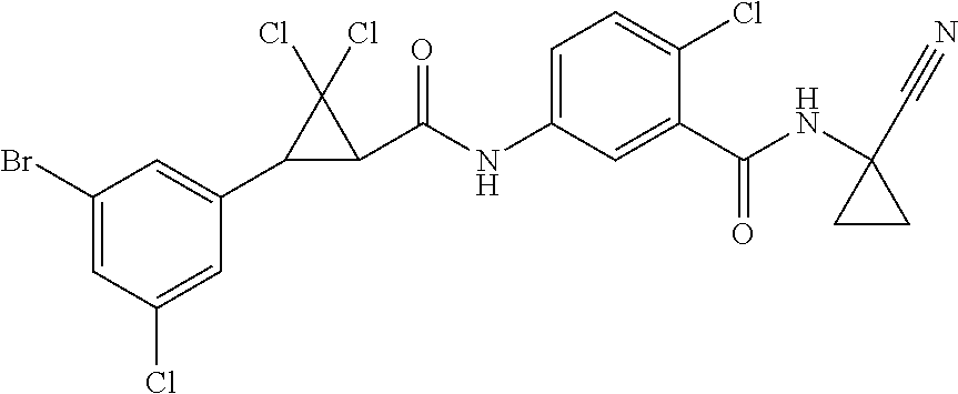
C1(Br)=CC(Cl)=CC(C2C(C(NC3=CC=C(Cl)C(C(NC4(C#N)CC4)=O)=C3)=O)C2(Cl)Cl)=C1
